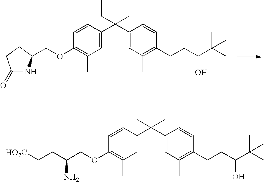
C1(C(C2=CC(C)=C(OCC3NC(=O)CC3)C=C2)(CC)CC)=CC(C)=C(CCC(C(C)(C)C)O)C=C1.C1(C(C2=CC(C)=C(OCC(CC[HO2C])N)C=C2)(CC)CC)=CC(C)=C(CCC(C(C)(C)C)O)C=C1
